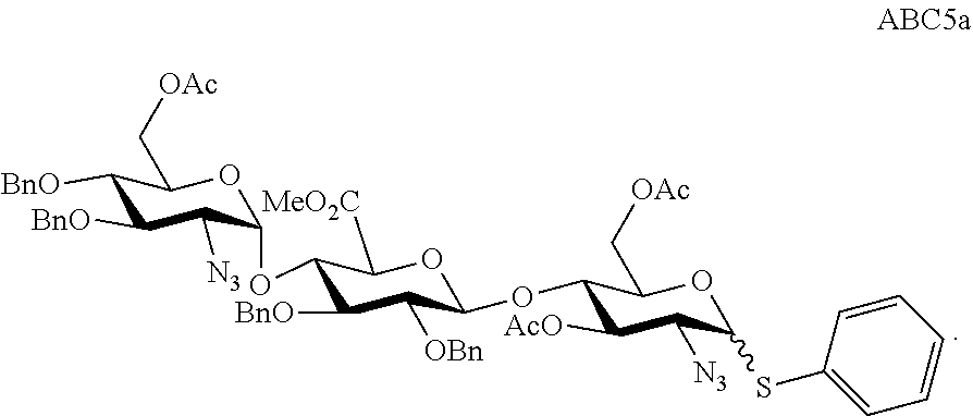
C1([BnO])C([BnO])C([N3])C(OC2C([BnO])C([OBn])C(OC3C([AcO])C([N3])C(SC4=CC=CC=C4)OC3C[OAc])OC2[MeO2C])OC1C[OAc]
